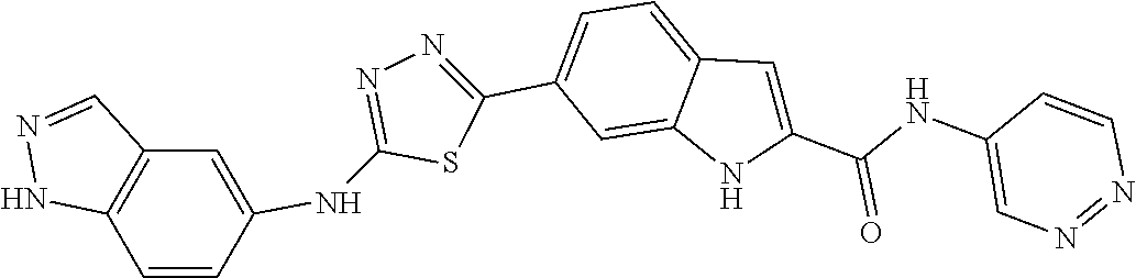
C1=CC(NC2=NN=C(C3=CC=C4C(=C3)NC(C(NC3=CN=NC=C3)=O)=C4)S2)=CC2=C1NN=C2
